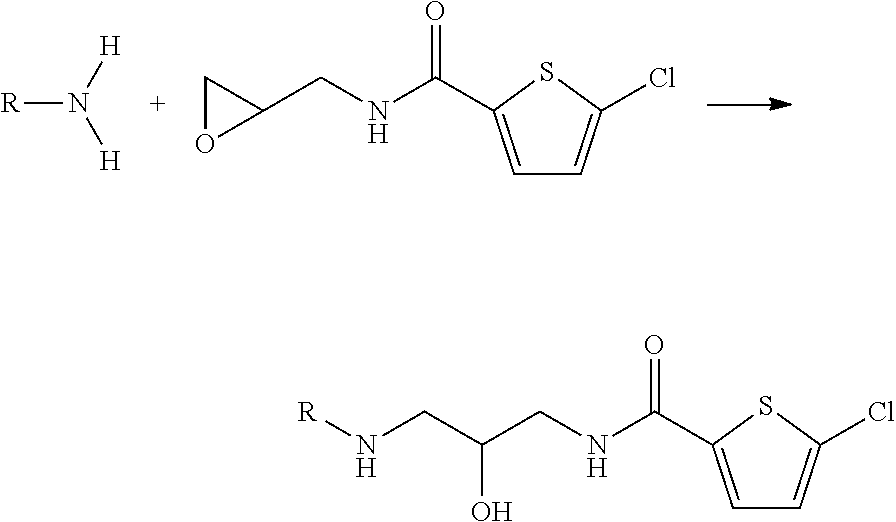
C1=C(C(=O)NCC2CO2)SC(Cl)=C1.[R]N([H])[H].C1=C(C(=O)NCC(CN[R])O)SC(Cl)=C1
